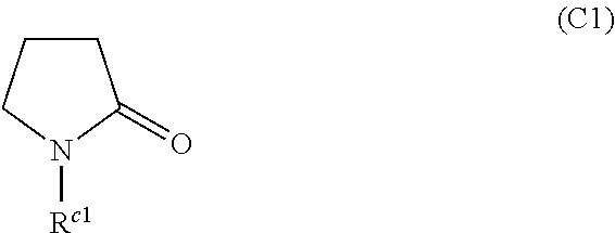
C1CCN([Rc1])C1=O
